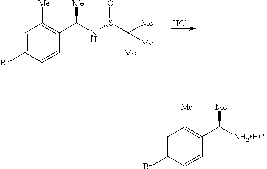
Cl.N(S(C([Me])([Me])[Me])=O)C(C1=C([Me])C=C(Br)C=C1)[Me].[NH2HCl]C(C1=C([Me])C=C(Br)C=C1)[Me]
